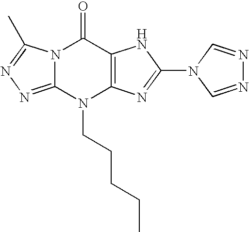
N12C(=NN=C1C)N(CCCCC)C1=C(C2=O)NC(N2C=NN=C2)=N1
